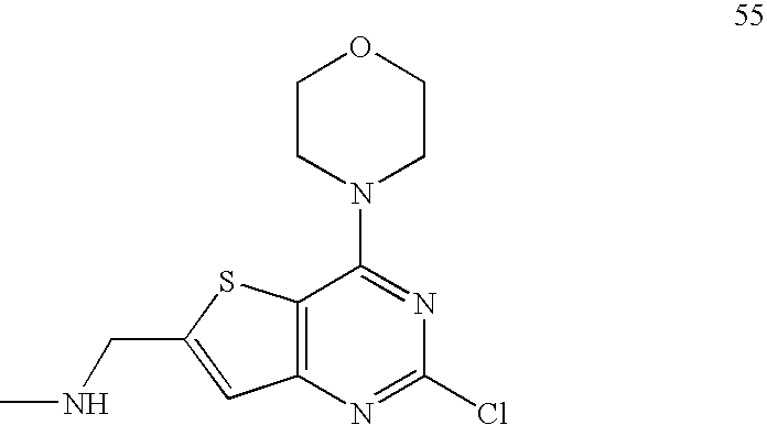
C12=C(N=C(Cl)N=C1N1CCOCC1)C=C(CNC)S2
